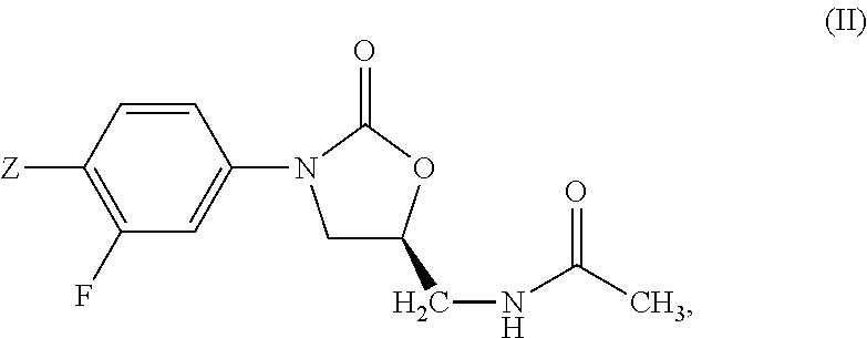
C1C(CNC(C)=O)OC(=O)N1C1=CC(F)=C([Z])C=C1
